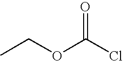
O(C(Cl)=O)CC
